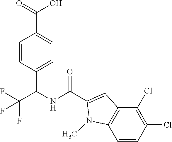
C1=CC(C(NC(C2=CC3=C(N2C)C=CC(Cl)=C3Cl)=O)C(F)(F)F)=CC=C1C(=O)O
